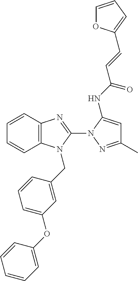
C1=CC2=C(C=C1)N(CC1=CC(OC3=CC=CC=C3)=CC=C1)C(N1C(NC(=O)C=CC3=CC=CO3)=CC(C)=N1)=N2
